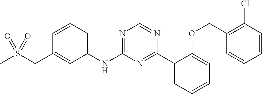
CS(CC1=CC(NC2=NC=NC(C3=CC=CC=C3OCC3=C(Cl)C=CC=C3)=N2)=CC=C1)(=O)=O
